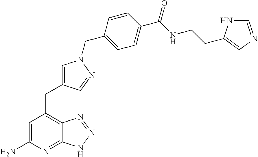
C1=C(N)N=C2C(=C1CC1=CN(CC3=CC=C(C(NCCC4=CN=CN4)=O)C=C3)N=C1)N=NN2
